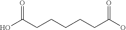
OC(CCCCCC(=O)O)=O
